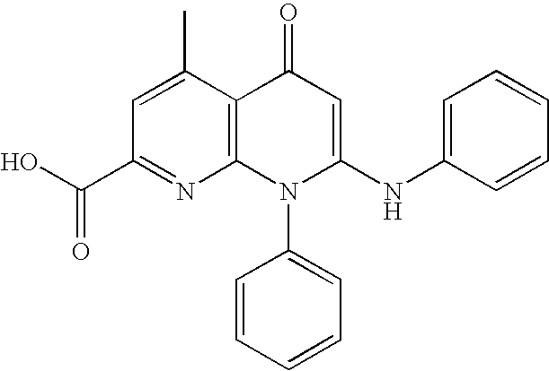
C1(C(O)=O)=NC2=C(C(C)=C1)C(=O)C=C(NC1=CC=CC=C1)N2C1=CC=CC=C1
